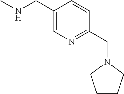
C1CCN(CC2=NC=C(CNC)C=C2)C1
